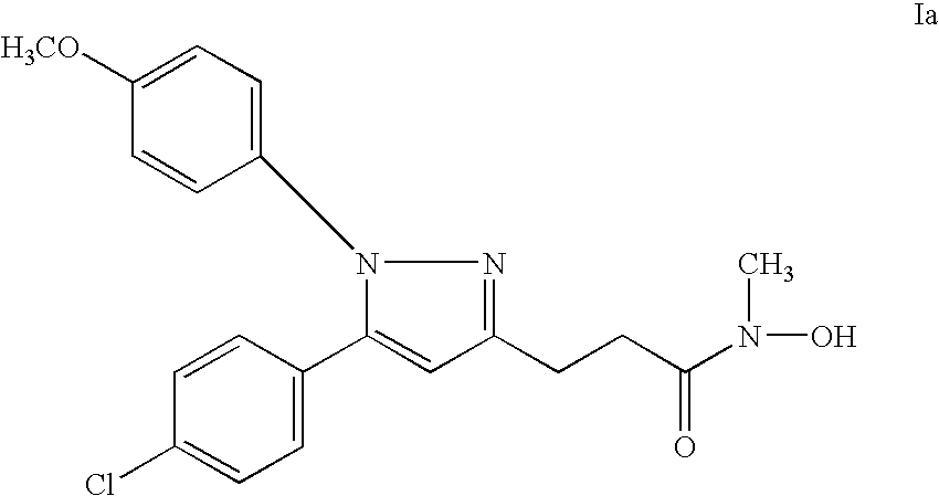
C1(C2=CC(CCC(N(C)O)=O)=NN2C2=CC=C([H3CO])C=C2)=CC=C(Cl)C=C1
